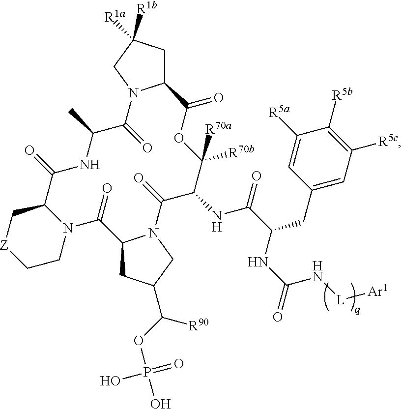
C12CC([R1a])([R1b])CN1C(=O)C(C)NC(=O)C1C[Z]CCN1C(=O)C1CC(C(OP(O)(=O)O)[R90])CN1C(=O)C(NC(C(CC1=CC([R5c])=C([R5b])C([R5a])=C1)NC(=O)N[L][Ar1])=O)C([R70b])([R70a])OC2=O
